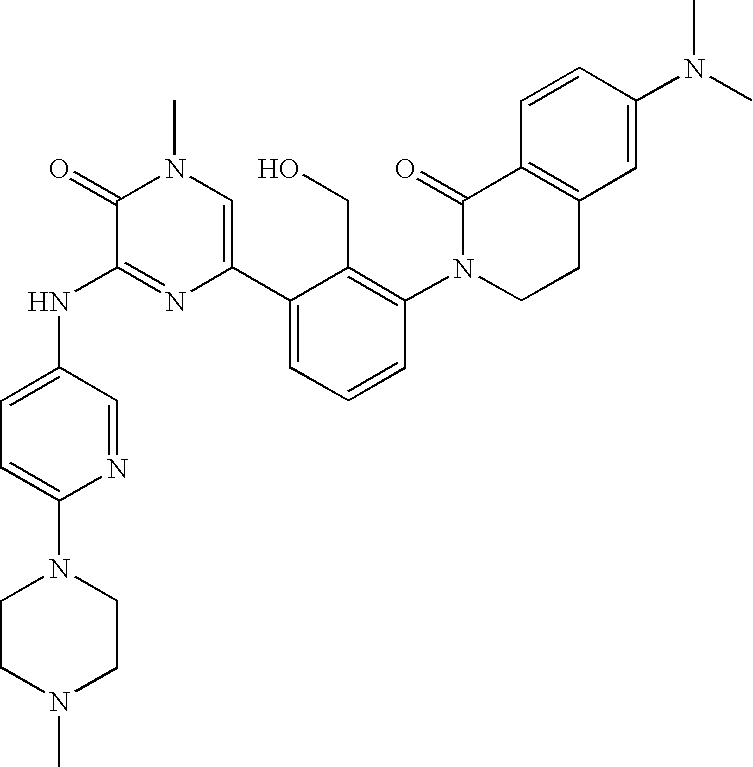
N(C1=NC(C2=CC=CC(N3CCC4=C(C3=O)C=CC(N(C)C)=C4)=C2CO)=CN(C)C1=O)C1=CC=C(N2CCN(C)CC2)N=C1
